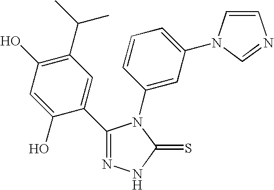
C1(C2=CC(C(C)C)=C(O)C=C2O)=NNC(=S)N1C1=CC(N2C=CN=C2)=CC=C1
